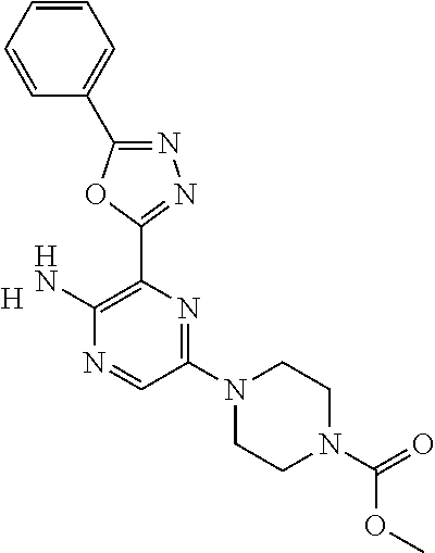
[H].C1(N2CCN(C(=O)OC)CC2)=NC(C2=NN=C(C3=CC=CC=C3)O2)=C(N)N=C1
